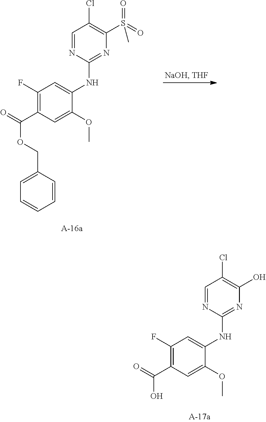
C1=NC(NC2=CC(F)=C(C(O)=O)C=C2OC)=NC(O)=C1Cl.C1=NC(NC2=CC(F)=C(C(OCC3=CC=CC=C3)=O)C=C2OC)=NC(S(=O)(=O)C)=C1Cl
